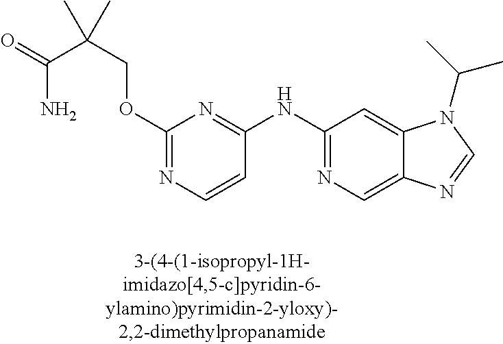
O(CC(C(=O)N)(C)C)C1=NC=CC(NC2=NC=C3C(=C2)N(C(C)C)C=N3)=N1
